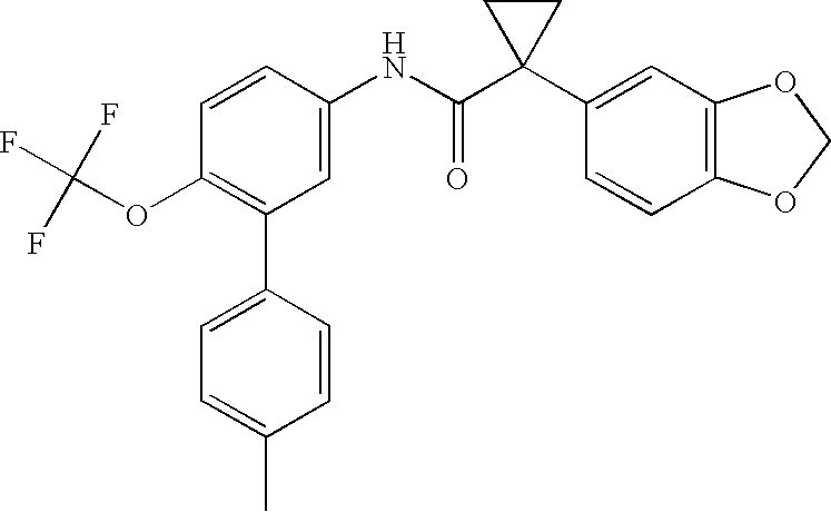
C1(C2=C(OC(F)(F)F)C=CC(NC(C3(C4=CC5=C(C=C4)OCO5)CC3)=O)=C2)=CC=C(C)C=C1
